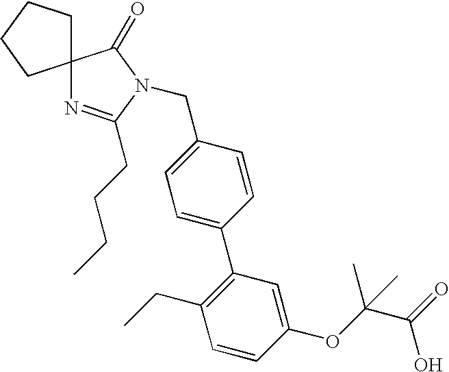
C12(CCCC1)N=C(CCCC)N(CC1=CC=C(C3=C(CC)C=CC(OC(C(=O)O)(C)C)=C3)C=C1)C2=O
